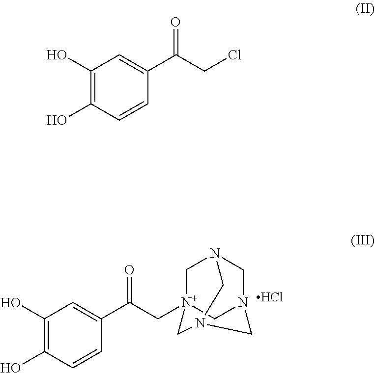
C1(O)=C(O)C=CC(C(C[N+]23CN4CN(C2)CN(C3)C4)=O)=C1.Cl.C1(O)=C(O)C=CC(C(CCl)=O)=C1
